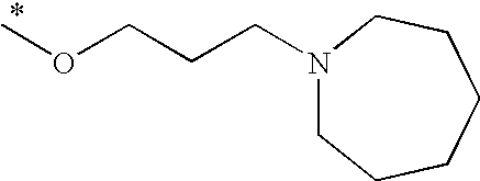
COCCCN1CCCCCC1
